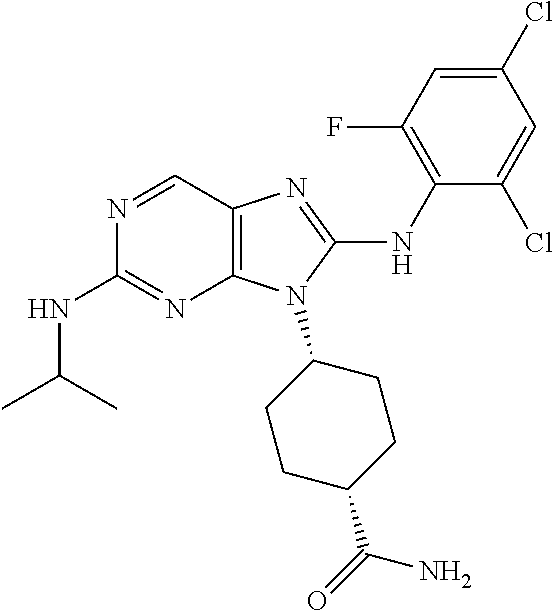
N1=CC2=C(N=C1NC(C)C)N(C1CCC(C(=O)N)CC1)C(NC1=C(F)C=C(Cl)C=C1Cl)=N2
